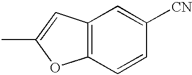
C12=C(C=C(C)O1)C=C([CN])C=C2
